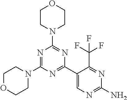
C1OCCN(C2=NC(N3CCOCC3)=NC(C3=CN=C(N)N=C3C(F)(F)F)=N2)C1
